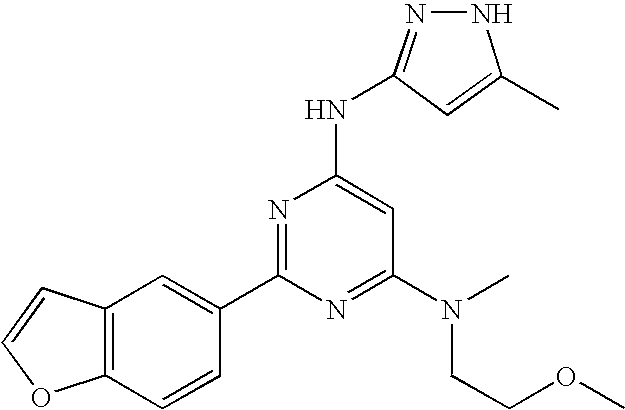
C12=C(C=CC(C3=NC(NC4=NNC(C)=C4)=CC(N(CCOC)C)=N3)=C1)OC=C2
